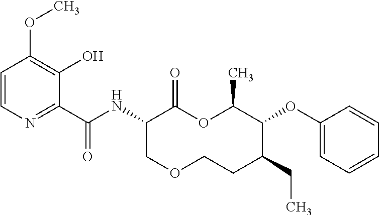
C1(C(NC2C(=O)OC(C)C(OC3=CC=CC=C3)C(CC)CCOC2)=O)=NC=CC(OC)=C1O
